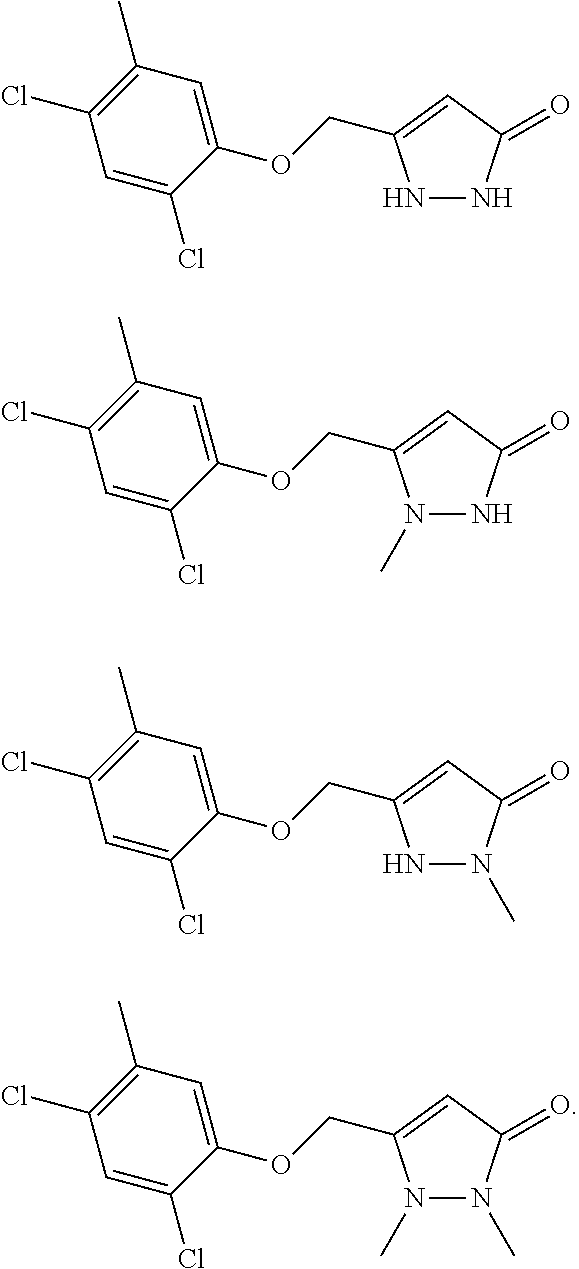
N1NC(=O)C=C1COC1=CC(C)=C(Cl)C=C1Cl.N1(C)NC(=O)C=C1COC1=CC(C)=C(Cl)C=C1Cl.N1N(C)C(=O)C=C1COC1=CC(C)=C(Cl)C=C1Cl.N1(C)N(C)C(=O)C=C1COC1=CC(C)=C(Cl)C=C1Cl
